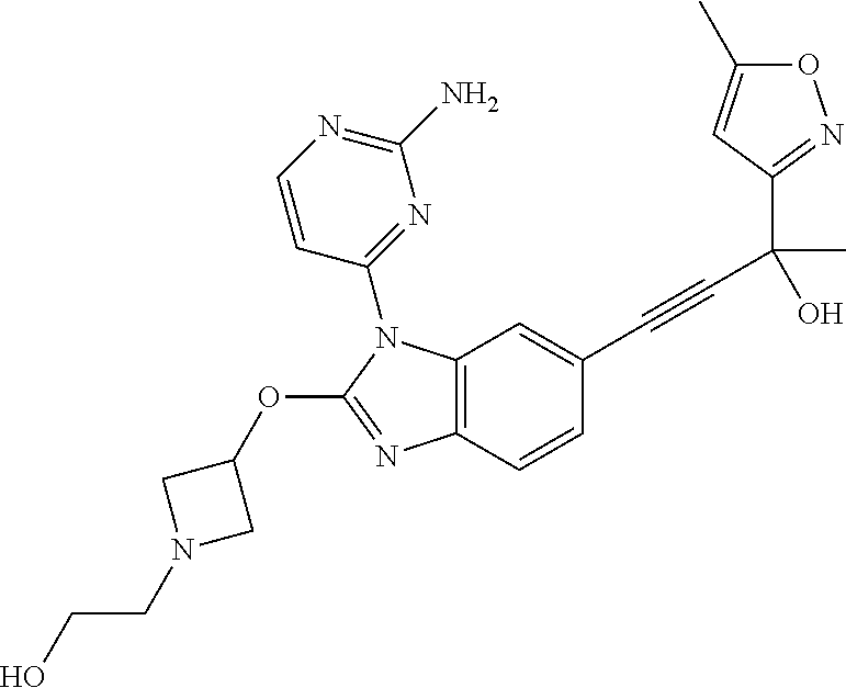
C12=C(C=CC(C#CC(C3=NOC(C)=C3)(O)C)=C1)N=C(OC1CN(CCO)C1)N2C1=NC(N)=NC=C1
